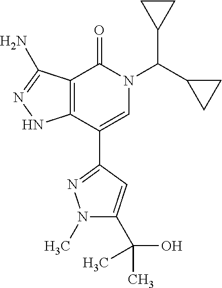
C12=C(C(C3=NN(C)C(C(O)(C)C)=C3)=CN(C(C3CC3)C3CC3)C1=O)NN=C2N
